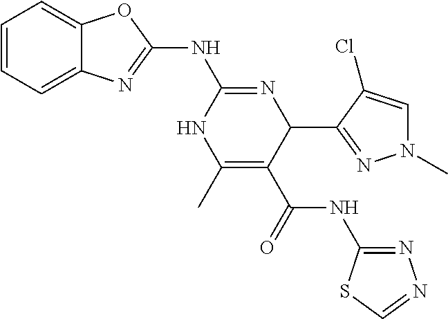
C1=CC=C2C(=C1)OC(NC1=NC(C3=NN(C)C=C3Cl)C(C(NC3=NN=CS3)=O)=C(C)N1)=N2
